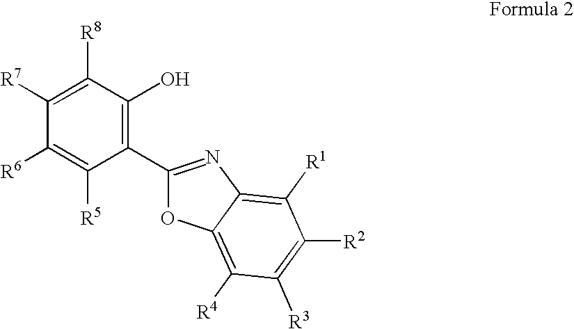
C1([R8])=C([R7])C([R6])=C([R5])C(C2=NC3=C([R1])C([R2])=C([R3])C([R4])=C3O2)=C1O
